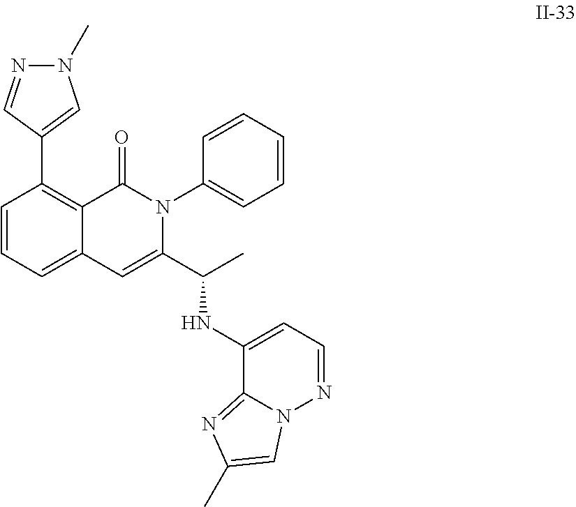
C12=C(C3=CN(C)N=C3)C=CC=C1C=C(C(C)NC1=CC=NN3C1=NC(C)=C3)N(C1=CC=CC=C1)C2=O
